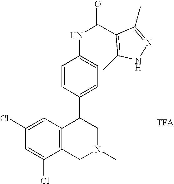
C1(Cl)=CC(Cl)=CC2=C1CN(C)CC2C1=CC=C(NC(=O)C2=C(C)NN=C2C)C=C1
